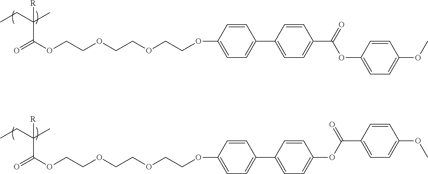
O=C(C(CC)(C)[R])OCCOCCOCCOC1=CC=C(C2=CC=C(C(OC3=CC=C(OC)C=C3)=O)C=C2)C=C1.O=C(C(CC)(C)[R])OCCOCCOCCOC1=CC=C(C2=CC=C(OC(C3=CC=C(OC)C=C3)=O)C=C2)C=C1
